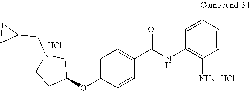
C1=C(OC2CN(CC3CC3)CC2)C=CC(C(NC2=C(N)C=CC=C2)=O)=C1.Cl.Cl
